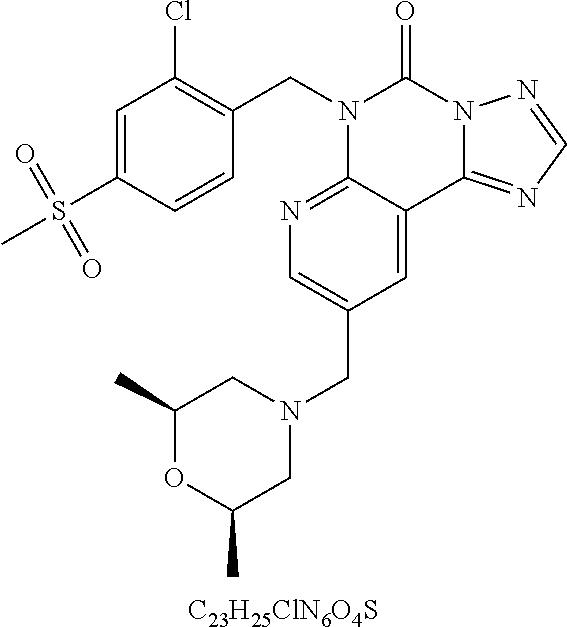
[C23H25ClN6O4S].C1(S(C)(=O)=O)=CC(Cl)=C(CN2C3=NC=C(CN4CC(C)OC(C)C4)C=C3C3=NC=NN3C2=O)C=C1
